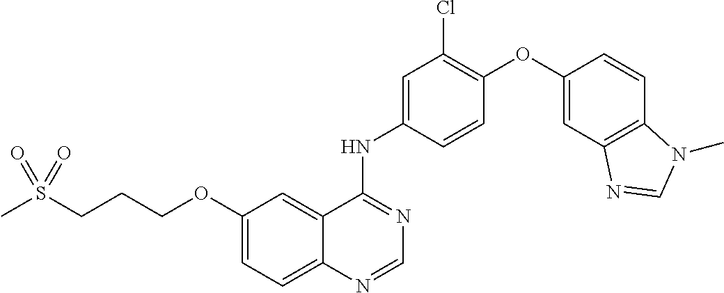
C12=CC=C(OCCCS(C)(=O)=O)C=C1C(NC1=CC(Cl)=C(OC3=CC4=C(C=C3)N(C)C=N4)C=C1)=NC=N2
